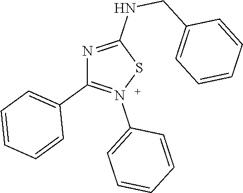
N1=C(NCC2=CC=CC=C2)SN(C2=CC=CC=C2)=C1C1=CC=CC=C1
